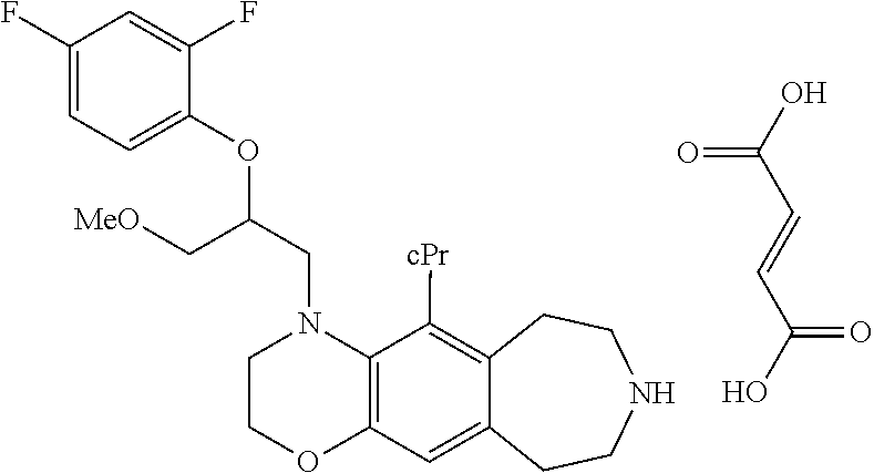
C(N1CCOC2=C1C([cPr])=C1C(=C2)CCNCC1)C(OC1=CC=C(F)C=C1F)C[MeO].C(O)(=O)C=CC(O)=O
